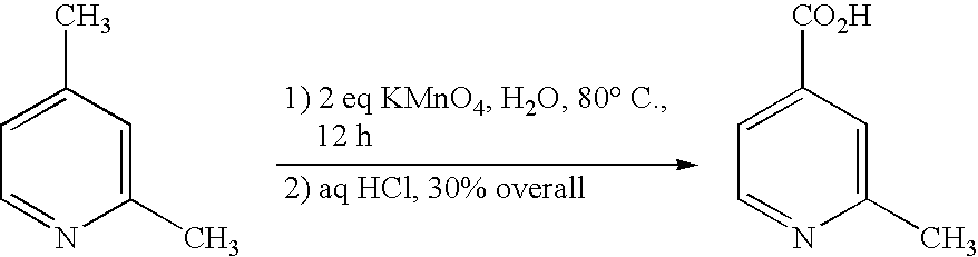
C1(C)=CC=NC(C)=C1.C1([CO2H])=CC=NC(C)=C1
